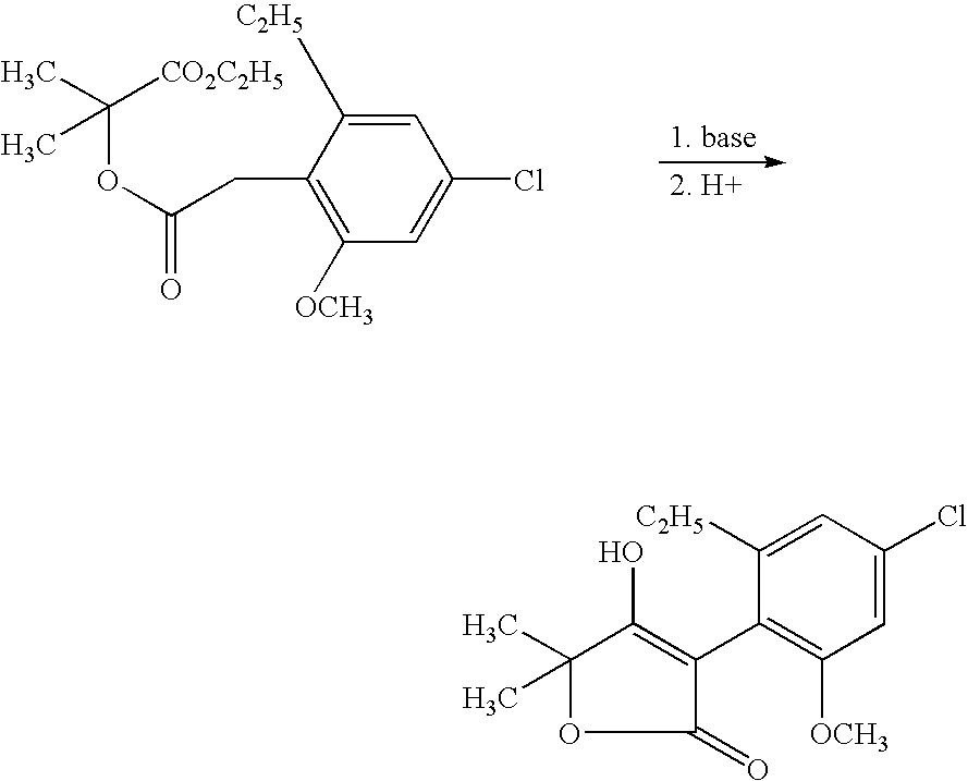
C1=C([C2H5])C(CC(OC(C)(C)[CO2C2H5])=O)=C([OCH3])C=C1Cl.C1(=O)C(C2=C([OCH3])C=C(Cl)C=C2[C2H5])=C(O)C(C)(C)O1
